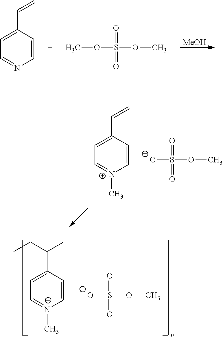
C1=CC(C(C)CC)=CC=[N+]1C.O=S(=O)(OC)[O-].[MeOH].C1=CC(C=C)=CC=N1.O=S(=O)(OC)OC.C1=CC(C=C)=CC=[N+]1C.O=S(=O)(OC)[O-]
